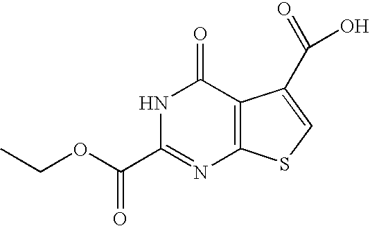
N1C(C(OCC)=O)=NC2=C(C1=O)C(C(O)=O)=CS2
